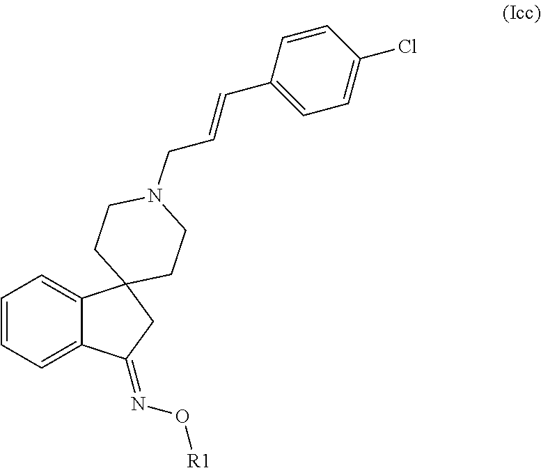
C1=CC=C2C(=C1)C1(CC2=NO[R1])CCN(CC=CC2=CC=C(Cl)C=C2)CC1
